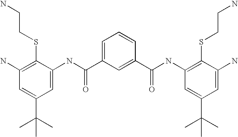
C1(N)=C(SCCN)C(NC(C2=CC=CC(C(=O)NC3=C(SCCN)C(N)=CC(C(C)(C)C)=C3)=C2)=O)=CC(C(C)(C)C)=C1
